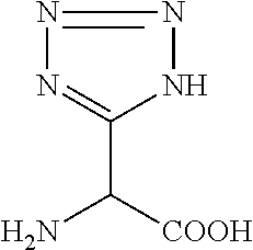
N1=NNC(C(N)[COOH])=N1
